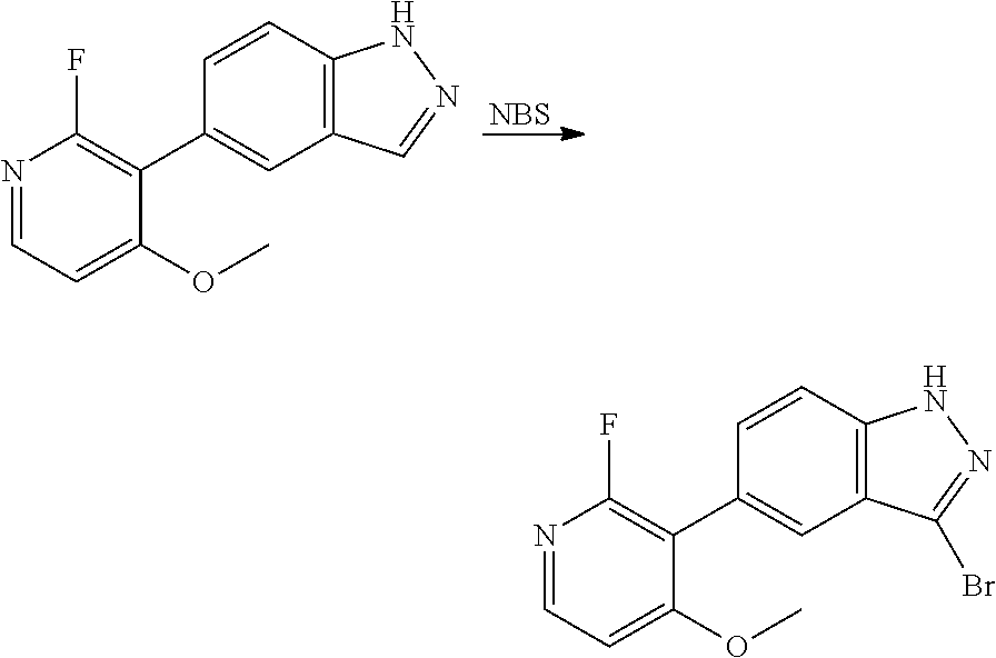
[NBS].C12=C(C=CC(C3=C(F)N=CC=C3OC)=C1)NN=C2.C12=C(C=CC(C3=C(F)N=CC=C3OC)=C1)NN=C2Br
